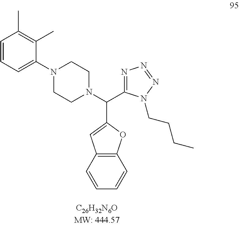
C1=CC=C(N2CCN(C(C3=NN=NN3CCCC)C3=CC4=C(O3)C=CC=C4)CC2)C(C)=C1C
